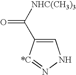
C1=C(C([NHC(CH3)3])=O)[*C]=NN1
